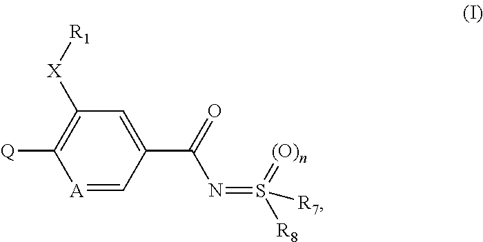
[A]1=CC(C(=O)N=S([R8])(=[(O)n])[R7])=CC([X][R1])=C1[Q]
